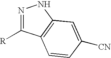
N1=C([R])C2=C(N1)C=C([CN])C=C2
